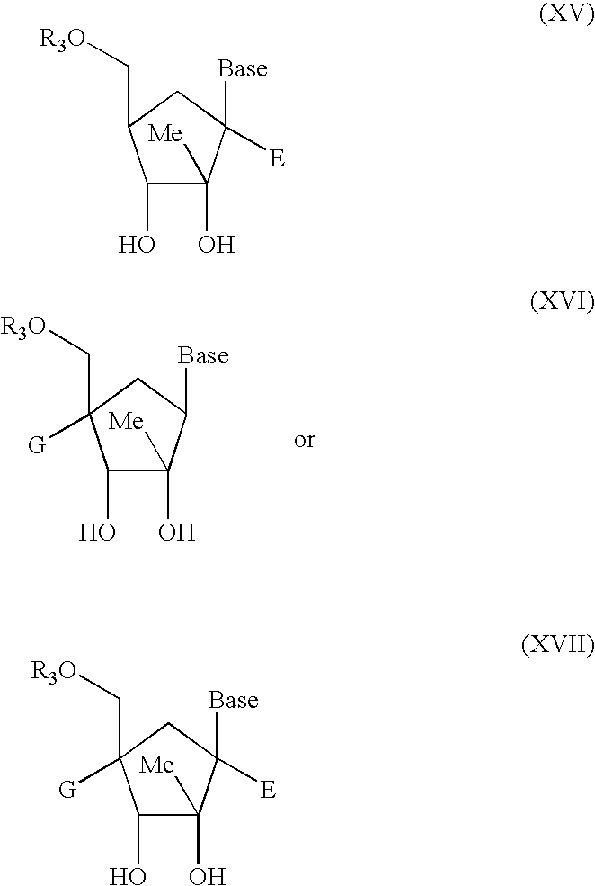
C1(O)C(O)([Me])C([Base])CC1(C[R3O])[G].C1(O)C(O)([Me])C([Base])([E])CC1C[R3O].C1(O)C(O)([Me])C([Base])([E])CC1(C[R3O])[G]
